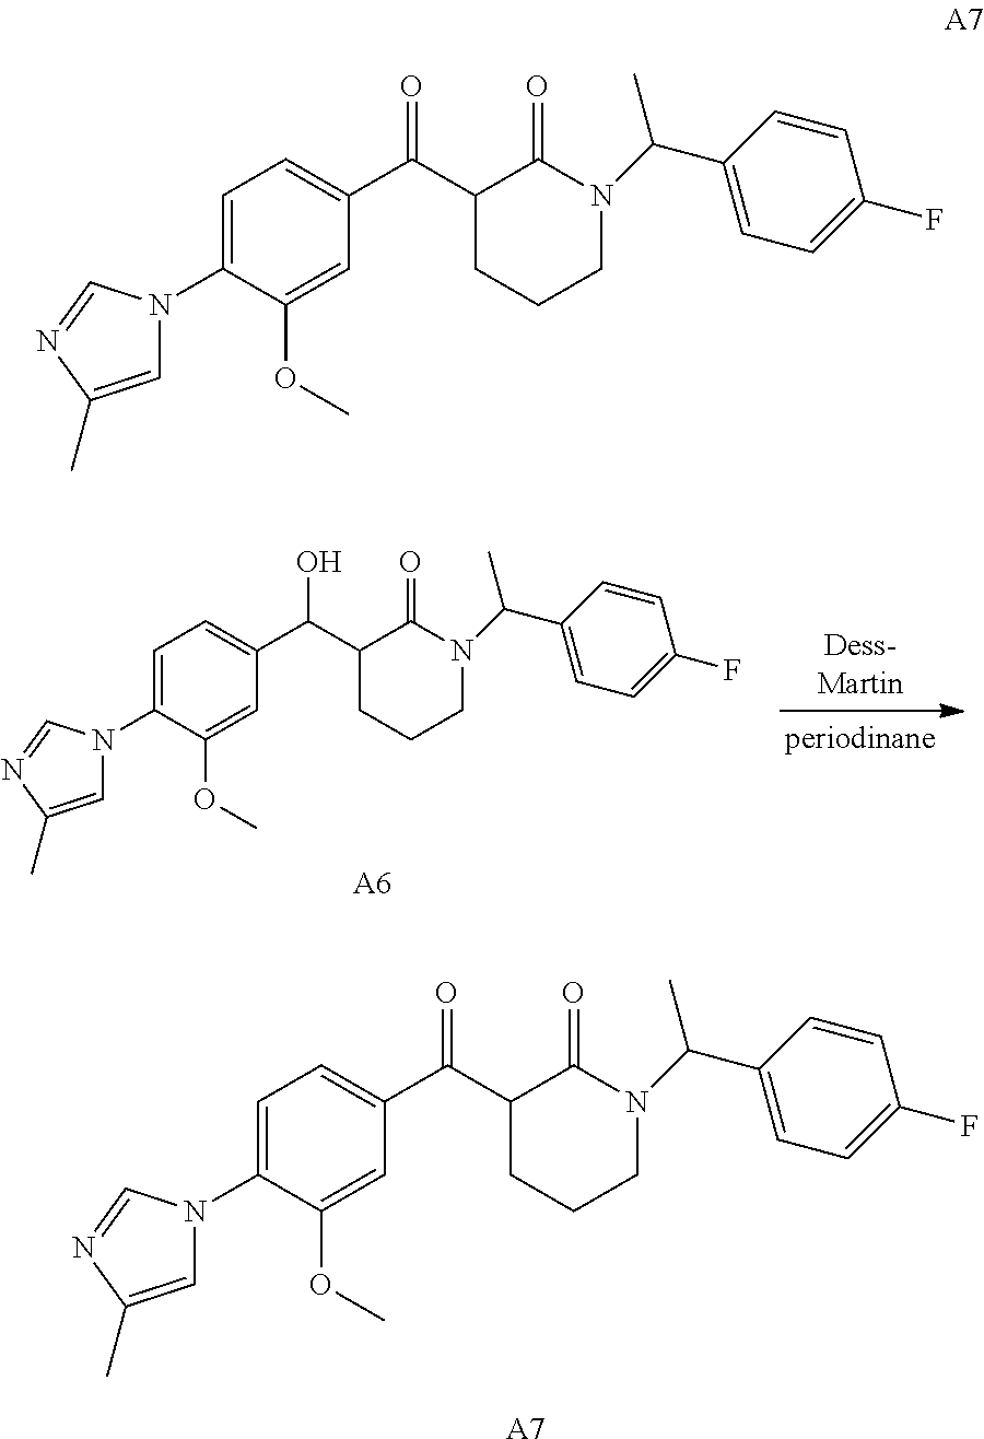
C1=C(N2C=C(C)N=C2)C(OC)=CC(C(O)C2CCCN(C(C3=CC=C(F)C=C3)C)C2=O)=C1.[A6].C1=C(N2C=C(C)N=C2)C(OC)=CC(C(=O)C2CCCN(C(C3=CC=C(F)C=C3)C)C2=O)=C1.[A7].C1=C(N2C=C(C)N=C2)C(OC)=CC(C(=O)C2CCCN(C(C3=CC=C(F)C=C3)C)C2=O)=C1
